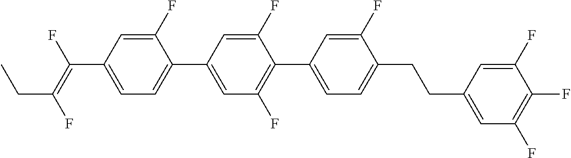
C1(F)=CC(C(=C(F)CC)F)=CC=C1C1=CC(F)=C(C2=CC=C(CCC3=CC(F)=C(F)C(F)=C3)C(F)=C2)C(F)=C1
